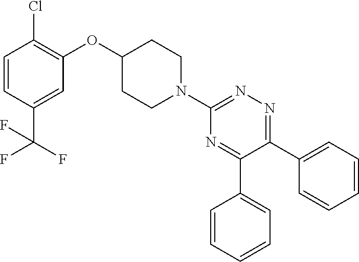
C1=CC(C(F)(F)F)=CC(OC2CCN(C3=NN=C(C4=CC=CC=C4)C(C4=CC=CC=C4)=N3)CC2)=C1Cl
